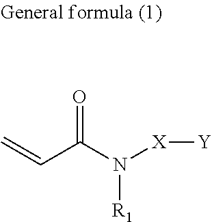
C=CC(N([X][Y])[R1])=O
